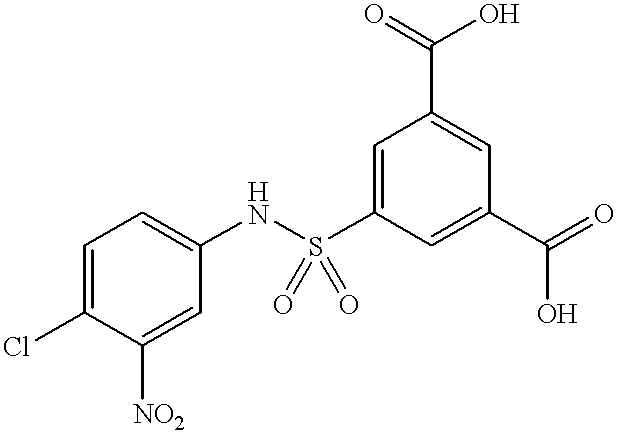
C1=C(S(NC2=CC=C(Cl)C([NO2])=C2)(=O)=O)C=C(C(=O)O)C=C1C(=O)O
